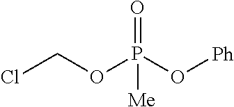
ClCOP(O[Ph])([Me])=O
